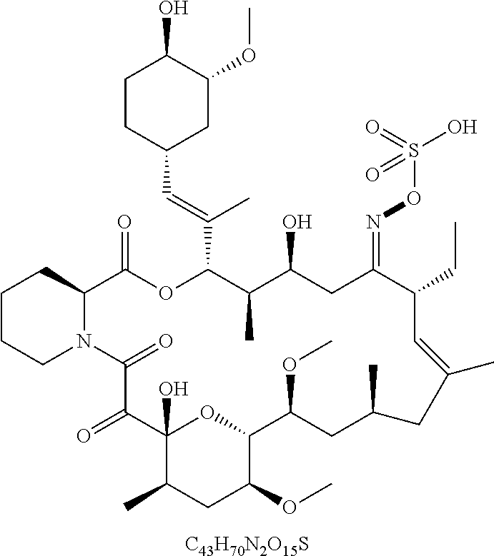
C1CCN2C(C1)C(=O)OC(C(=CC1CC(OC)C(O)CC1)C)C(C)C(O)CC(=NOS(=O)(O)=O)C(CC)C=C(C)CC(C)CC(OC)C1OC(O)(C(=O)C2=O)C(C)CC1OC.[C43H70N2O15S]
